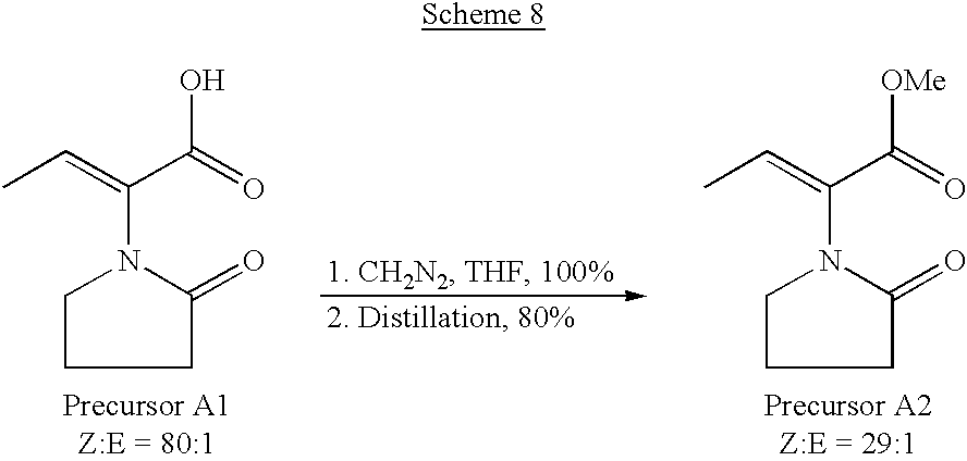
CC=C(C(O)=O)N1CCCC1=O.CC=C(C([OMe])=O)N1CCCC1=O
